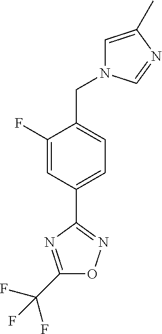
C1(F)=CC(C2=NOC(C(F)(F)F)=N2)=CC=C1CN1C=C(C)N=C1
